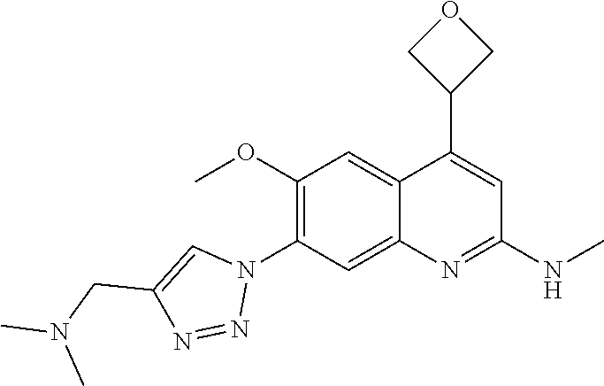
C12=CC(OC)=C(N3C=C(CN(C)C)N=N3)C=C1N=C(NC)C=C2C1COC1
